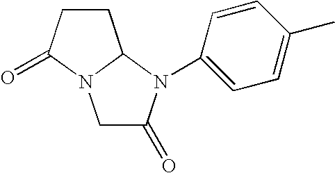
C1C(=O)N(C2=CC=C(C)C=C2)C2N1C(=O)CC2
